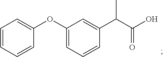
C1(OC2=CC=CC=C2)=CC=CC(C(C(O)=O)C)=C1
